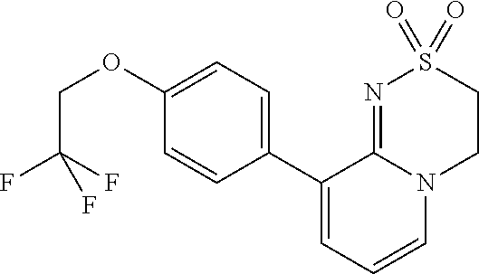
C1(OCC(F)(F)F)=CC=C(C2=CC=CN3C2=NS(=O)(=O)CC3)C=C1
